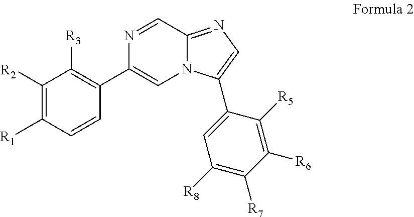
C1([R2])=C([R1])C=CC(C2=CN3C(=NC=C3C3=CC([R8])=C([R7])C([R6])=C3[R5])C=N2)=C1[R3]
